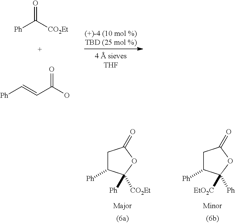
C1C([Ph])C([Ph])([CO2Et])OC1=O.C1C([Ph])C([EtO2C])([Ph])OC1=O.O=C([Ph])[CO2Et].O=C(C=C[Ph])O
